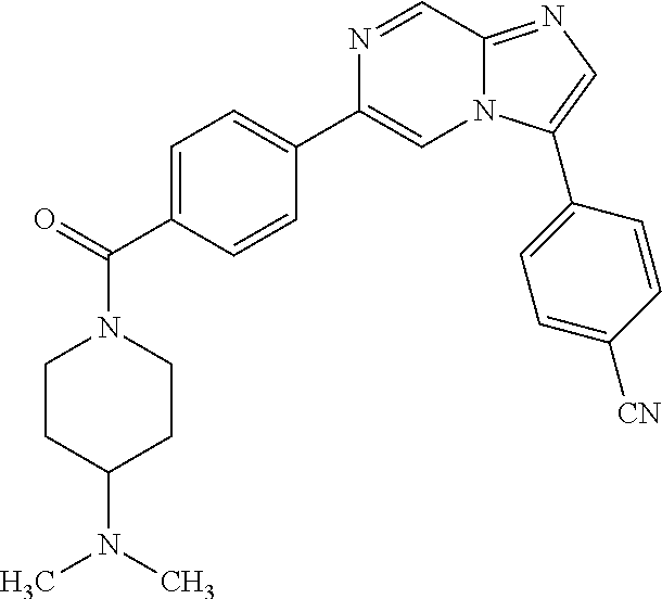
C1=C(C(=O)N2CCC(N(C)C)CC2)C=CC(C2=CN3C(=NC=C3C3=CC=C([CN])C=C3)C=N2)=C1
